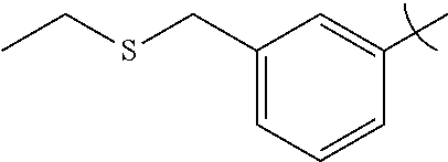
C1(CSCC)=CC=CC(C)=C1
